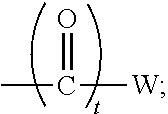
CC([W])=O
